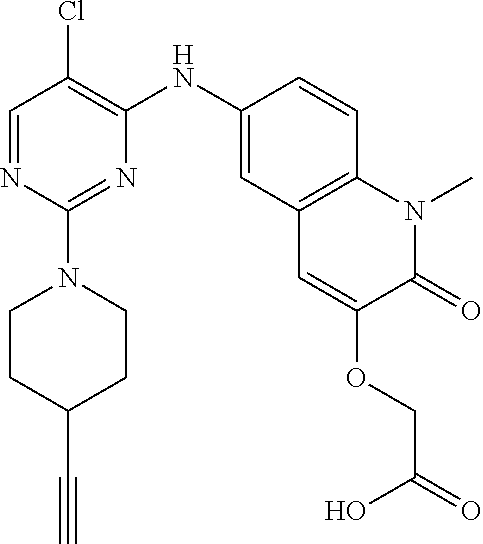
C1=NC(N2CCC(C#C)CC2)=NC(NC2=CC3=C(C=C2)N(C)C(=O)C(OCC(=O)O)=C3)=C1Cl
